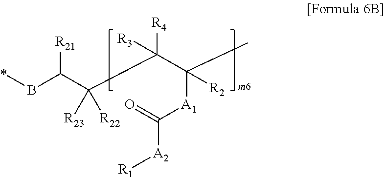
*BC(C([R23])([R22])C(C(C)([A1]C(=O)[A2][R1])[R2])([R4])[R3])[R21]
